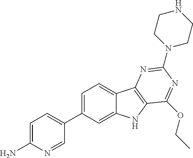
C1=C(N)N=CC(C2=CC=C3C(=C2)NC2=C3N=C(N3CCNCC3)N=C2OCC)=C1
